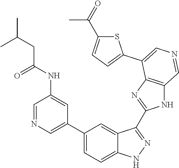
C1(C2=CN=CC(NC(CC(C)C)=O)=C2)=CC=C2C(=C1)C(C1=NC3=C(N1)C=NC=C3C1=CC=C(C(=O)C)S1)=NN2
